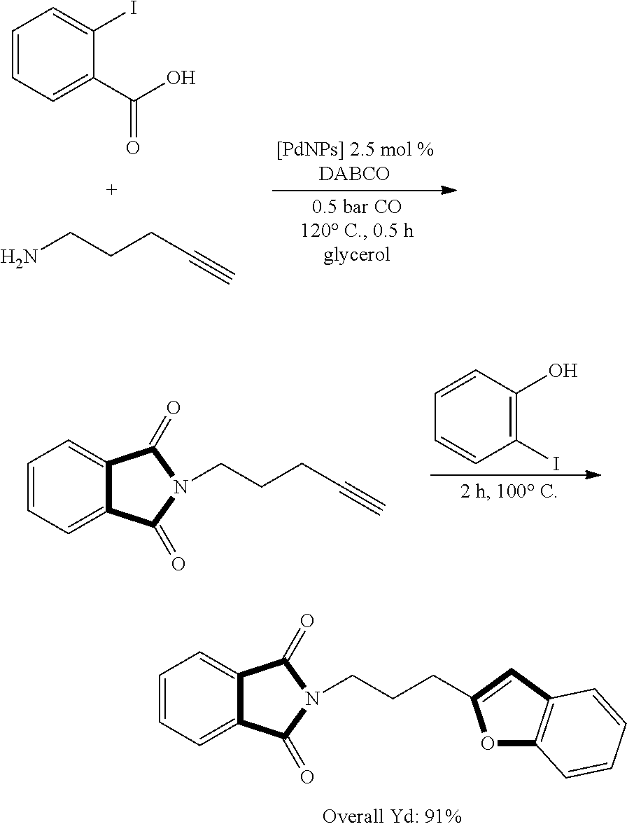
C1=CC=C2C(=C1)C(=O)N(CCCC1=CC3=C(O1)C=CC=C3)C2=O.C1=CC=C(C(O)=O)C(I)=C1.NCCCC#C.C1=CC(O)=C(I)C=C1.C1=CC=C2C(=C1)C(=O)N(CCCC#C)C2=O
